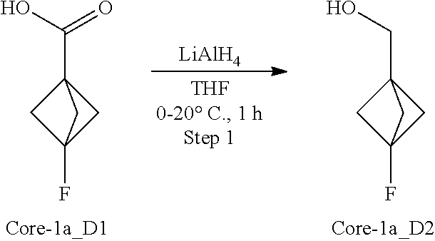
C12(C(O)=O)CC(F)(C1)C2.[LiAlH4].C12(CO)CC(F)(C1)C2
